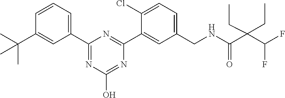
C1(C2=NC(O)=NC(C3=CC(CNC(C(C(F)F)(CC)CC)=O)=CC=C3Cl)=N2)=CC=CC(C(C)(C)C)=C1
